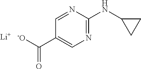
N1=C(NC2CC2)N=CC(C([-O])=O)=C1.[Li]
